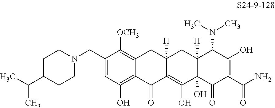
C1=C(CN2CCC(C(C)C)CC2)C([OCH3])=C2C(=C1O)C(=O)C1=C(O)C3(O)C([H])(CC1([H])C2)C(N(C)C)C(O)=C(C(N)=O)C3=O
